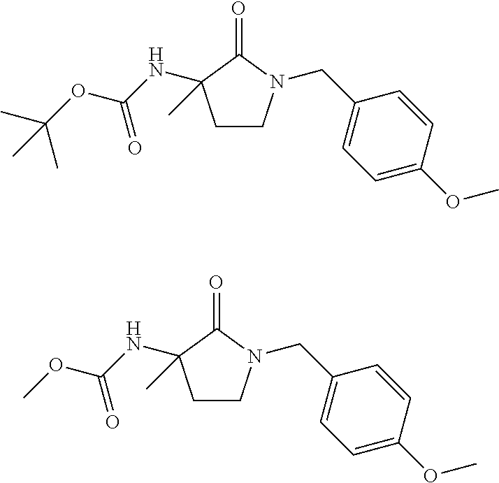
C1CN(CC2=CC=C(OC)C=C2)C(=O)C1(NC(OC(C)(C)C)=O)C.C1CN(CC2=CC=C(OC)C=C2)C(=O)C1(NC(OC)=O)C
